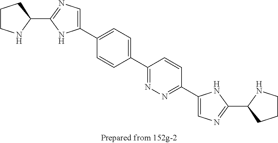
C1CNC(C2=NC=C(C3=CC=C(C4=NN=C(C5=CN=C(C6NCCC6)N5)C=C4)C=C3)N2)C1
